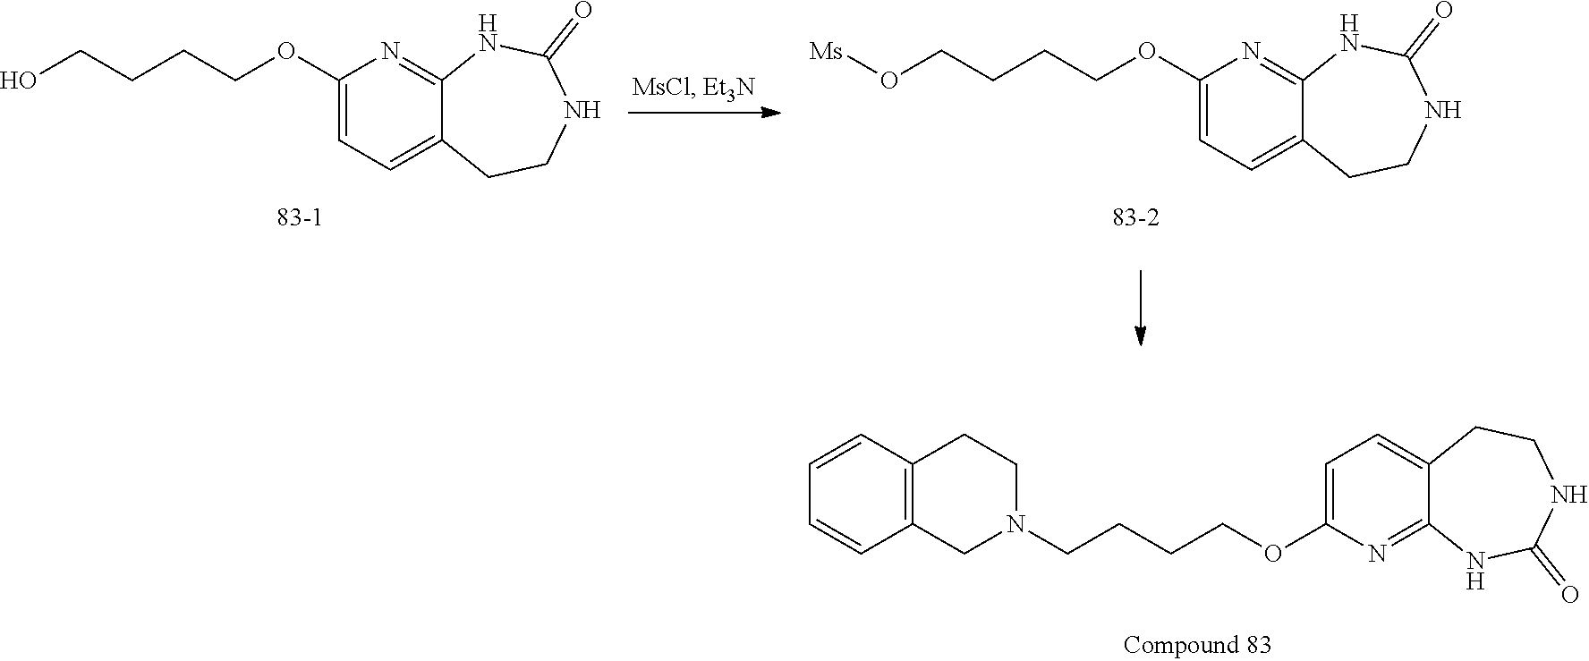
C1=CC2=C(C=C1)CN(CCCCOC1=CC=C3C(=N1)NC(=O)NCC3)CC2.C1(OCCCCO)=CC=C2C(=N1)NC(=O)NCC2.C1(OCCCCO[Ms])=CC=C2C(=N1)NC(=O)NCC2
